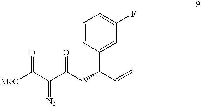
C1=CC(C(C=C)CC(C(C([MeO])=O)=[N2])=O)=CC(F)=C1
